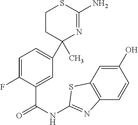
C1=C(F)C(C(=O)NC2=NC3=C(C=C(O)C=C3)S2)=CC(C2(C)N=C(N)SCC2)=C1
